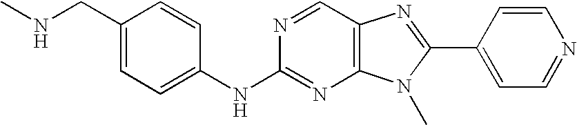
C1(CNC)=CC=C(NC2=NC3=C(C=N2)N=C(C2=CC=NC=C2)N3C)C=C1
